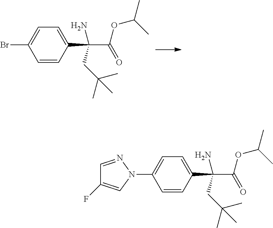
C1=CC(C(N)(C(=O)OC(C)C)CC(C)(C)C)=CC=C1Br.C1=CC(C(N)(C(=O)OC(C)C)CC(C)(C)C)=CC=C1N1C=C(F)C=N1
